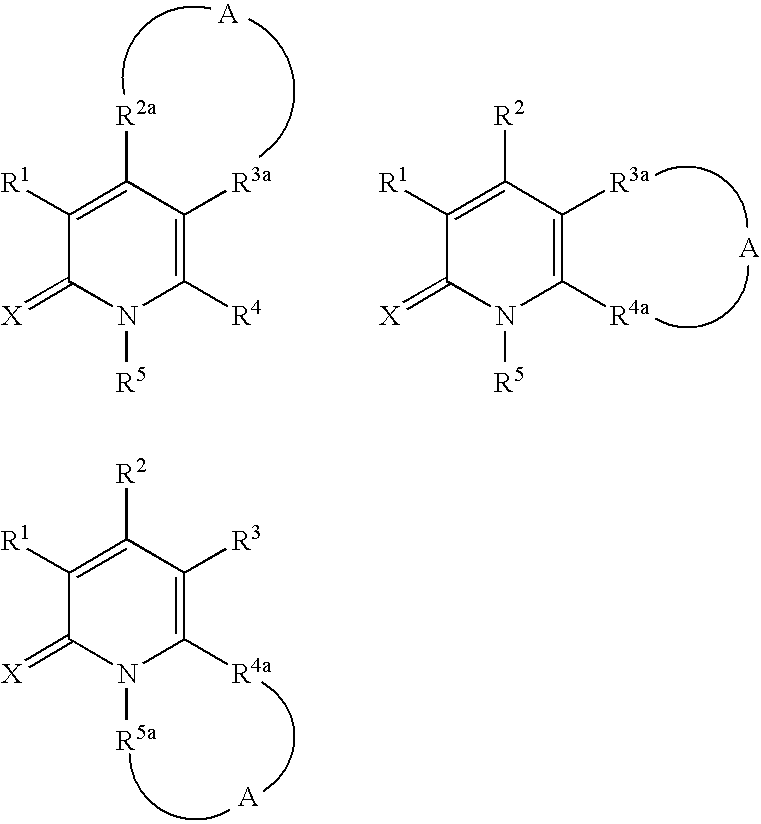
C1([R1])=C([R2a])C([R3a])=C([R4])N([R5])C1=[X].C1([R1])=C([R2])C([R3a])=C([R4a])N([R5])C1=[X].C1([R1])=C([R2])C([R3])=C([R4a])N([R5a])C1=[X]
